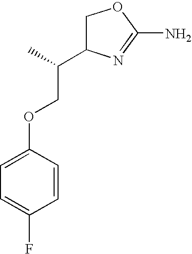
C1C(C(COC2=CC=C(F)C=C2)C)N=C(N)O1
